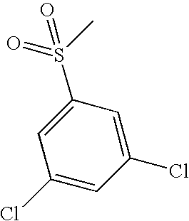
C1=C(S(C)(=O)=O)C=C(Cl)C=C1Cl
